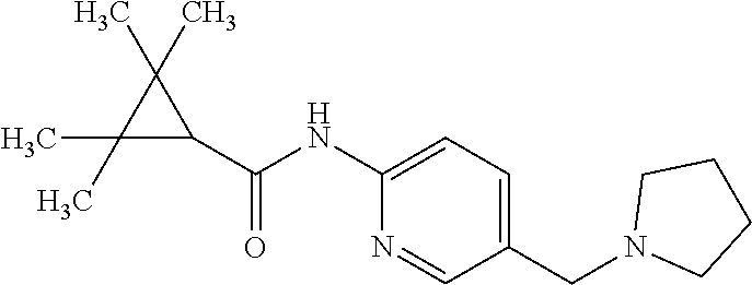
C1(C(=O)NC2=CC=C(CN3CCCC3)C=N2)C(C)(C)C1(C)C
